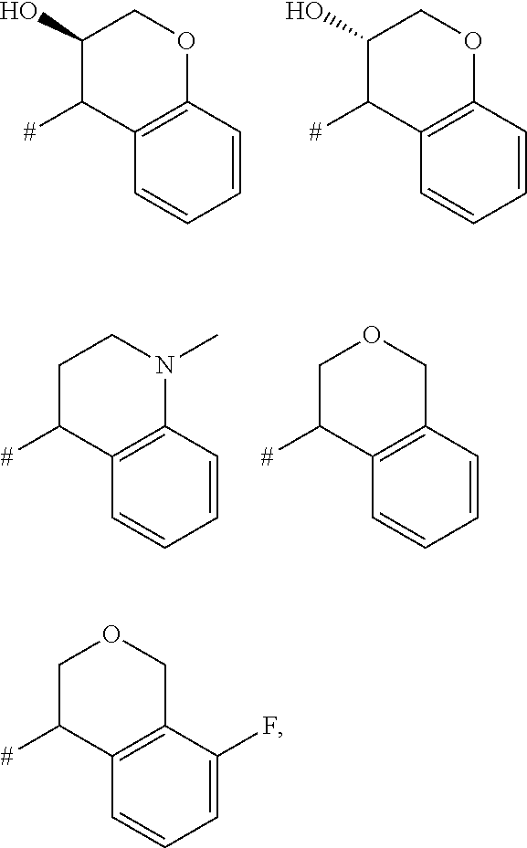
C1=CC2=C(C=C1)C([#])C(O)CO2.C1=CC2=C(C=C1)C([#])C(O)CO2.C1=CC2=C(C=C1)C([#])CCN2C.C1=CC2=C(C=C1)C([#])COC2.C1=C(F)C2=C(C=C1)C([#])COC2
